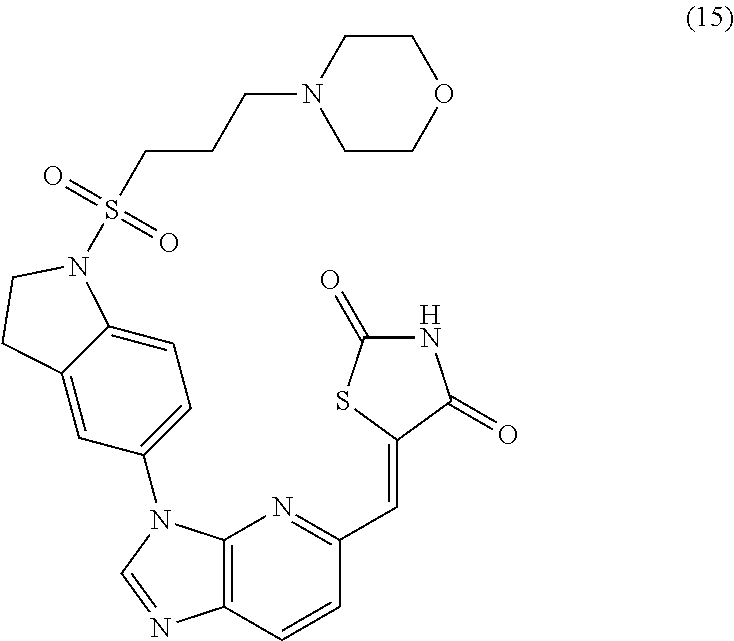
C12=C(N=C(C=C3C(=O)NC(=O)S3)C=C1)N(C1=CC=C3C(=C1)CCN3S(CCCN1CCOCC1)(=O)=O)C=N2
